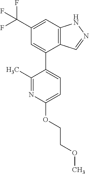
C1=C(C(F)(F)F)C=C(C2=CC=C(OCCOC)N=C2C)C2=C1NN=C2
